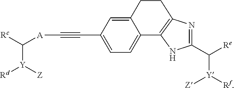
[Rc]C([A]C#CC1=CC=C2C3=C(N=C(C([Re])[Y]([Rf])[Z])N3)CCC2=C1)[Y]([Z])[Rd]
